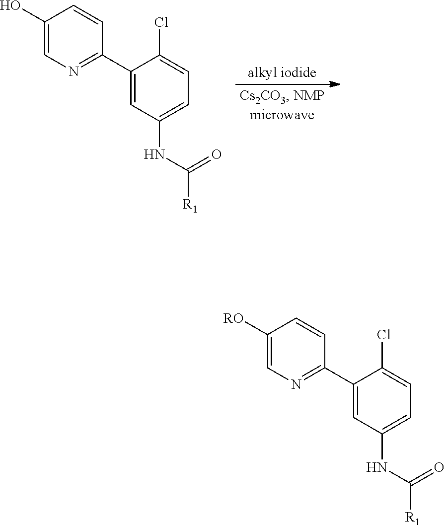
C1(O)=CN=C(C2=CC(NC([R1])=O)=CC=C2Cl)C=C1.C1([RO])=CN=C(C2=CC(NC([R1])=O)=CC=C2Cl)C=C1
